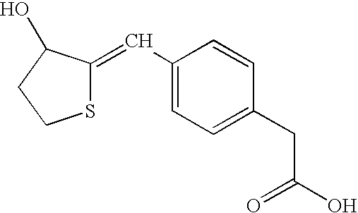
C1(C=C2SCCC2O)=CC=C(CC(O)=O)C=C1
